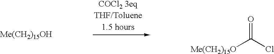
[Me(CH2)15OH].[Me(CH2)15O]C(Cl)=O
